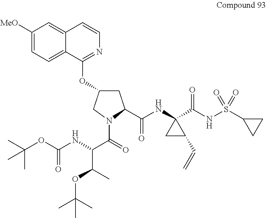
C1C(OC2=NC=CC3=CC([MeO])=CC=C23)CN(C(=O)C(NC(OC(C)(C)C)=O)C(C)OC(C)(C)C)C1C(NC1(C(NS(C2CC2)(=O)=O)=O)CC1C=C)=O
